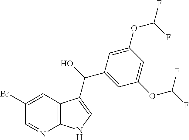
C1(Br)=CC2=C(N=C1)NC=C2C(O)C1=CC(OC(F)F)=CC(OC(F)F)=C1
